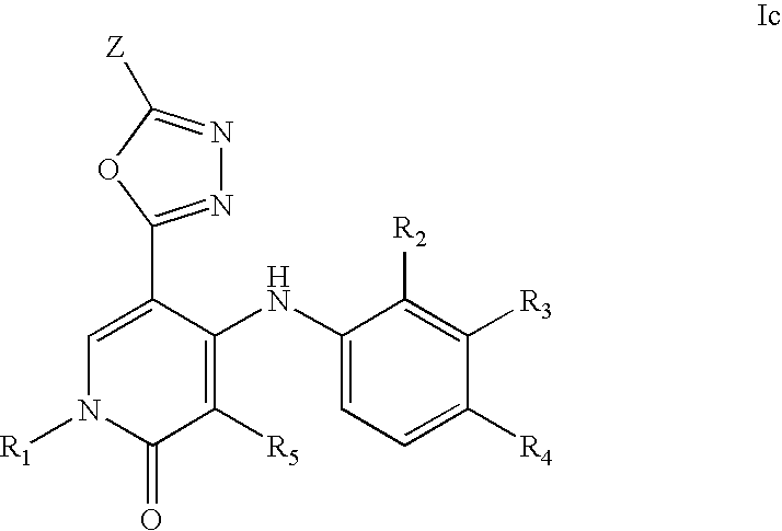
C1=C(C2=NN=C([Z])O2)C(NC2=CC=C([R4])C([R3])=C2[R2])=C([R5])C(=O)N1[R1]
